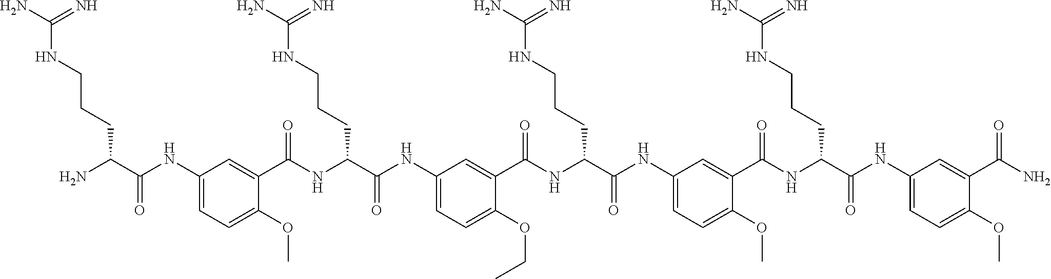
C1(NC(C(N)CCCNC(N)=N)=O)=CC=C(OC)C(C(NC(C(NC2=CC=C(OCC)C(C(NC(C(NC3=CC=C(OC)C(C(NC(C(NC4=CC=C(OC)C(C(N)=O)=C4)=O)CCCNC(N)=N)=O)=C3)=O)CCCNC(N)=N)=O)=C2)=O)CCCNC(N)=N)=O)=C1
